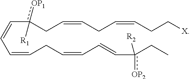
C(=CCC=CC=Cc(CC)([R2])[OP2])C=Cc(CC=CCC=CCC[X])([OP1])[R1]
